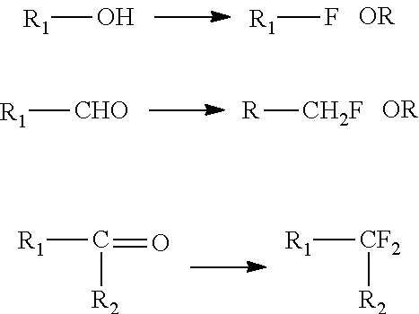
[R1]O.[R1]F.[R1][CHO].[R][CH2F].[R1]C(=O)[R2].[R1][CF2][R2]
